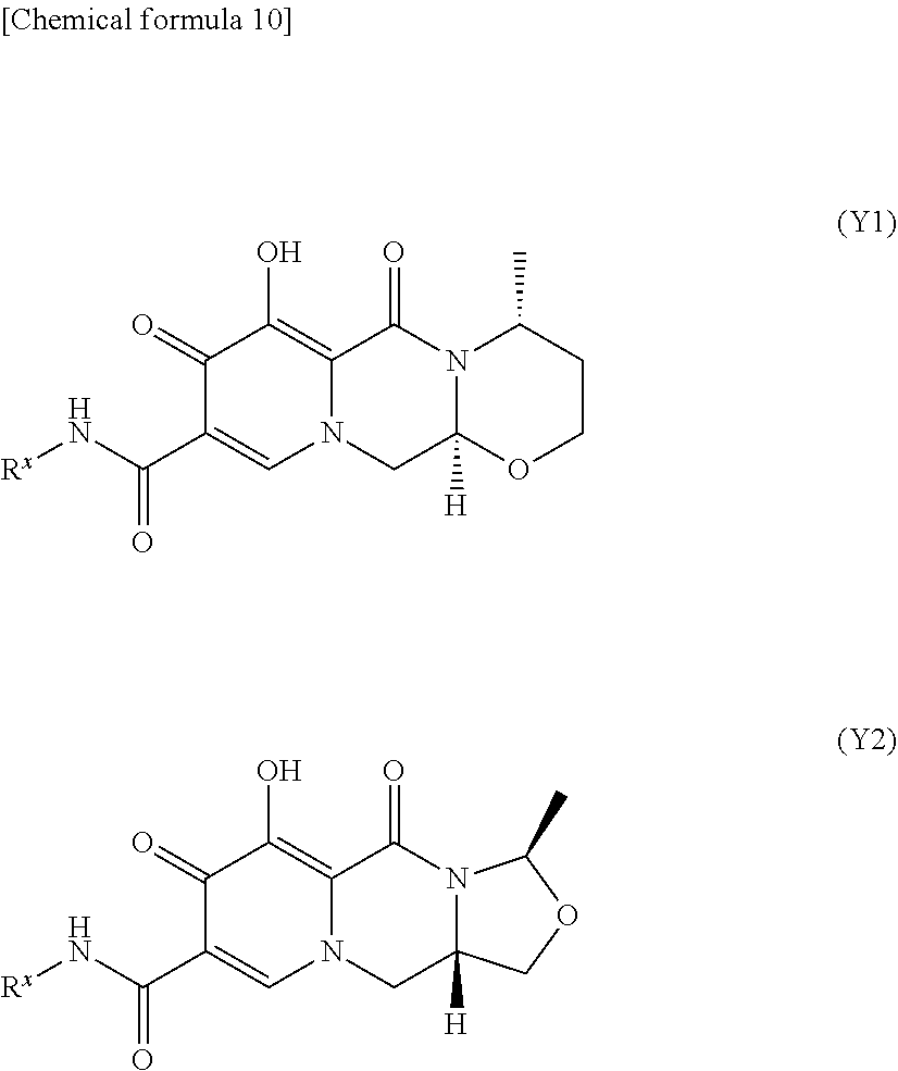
[Rx]NC(C1=CN2C(=C(O)C1=O)C(=O)N1C([H])(C2)OCCC1C)=O.[Rx]NC(C1=CN2C(=C(O)C1=O)C(=O)N1C([H])(C2)COC1C)=O
